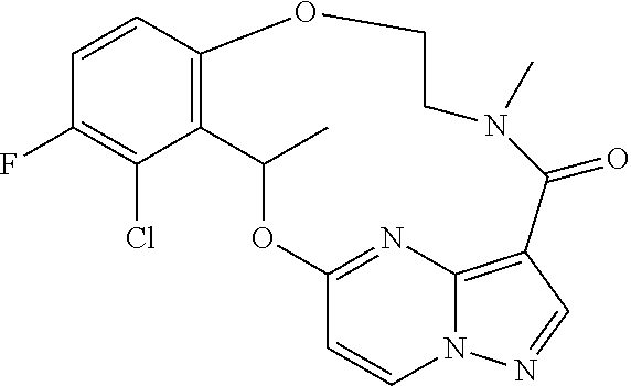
C1=CC2=C(C(Cl)=C1F)C(C)OC1=NC3=C(C=NN3C=C1)C(=O)N(C)CCO2
